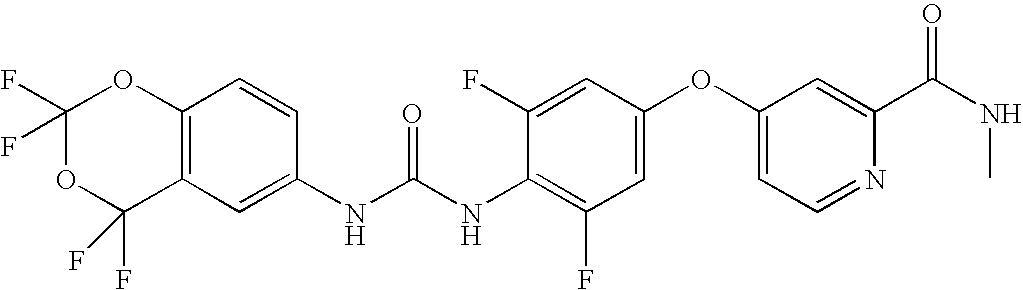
C1(F)(F)OC(F)(F)C2=C(O1)C=CC(NC(NC1=C(F)C=C(OC3=CC=NC(C(=O)NC)=C3)C=C1F)=O)=C2
